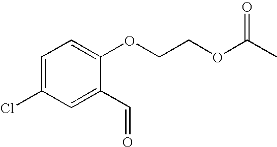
C1=C(Cl)C=C(C=O)C(OCCOC(C)=O)=C1
